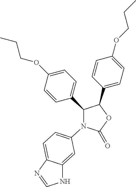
O1C(=O)N(C2=CC=C3C(=C2)NC=N3)C(C2=CC=C(OCCC)C=C2)C1C1=CC=C(OCCC)C=C1
